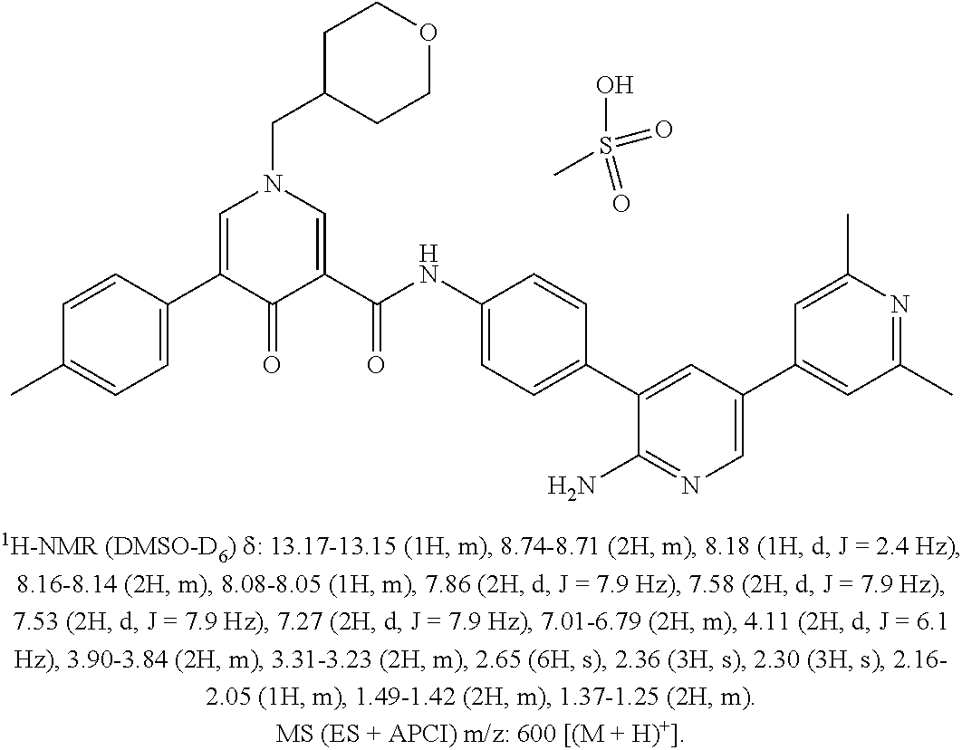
C1=C(C2=CN(CC3CCOCC3)C=C(C(NC3=CC=C(C4=CC(C5=CC(C)=NC(C)=C5)=CN=C4N)C=C3)=O)C2=O)C=CC(C)=C1.CS(O)(=O)=O
